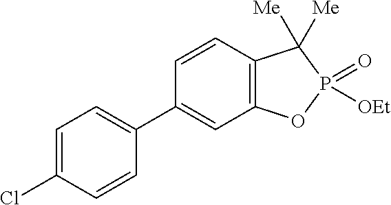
C1(C2=CC=C(Cl)C=C2)=CC2=C(C=C1)C([Me])([Me])P(=O)([OEt])O2
